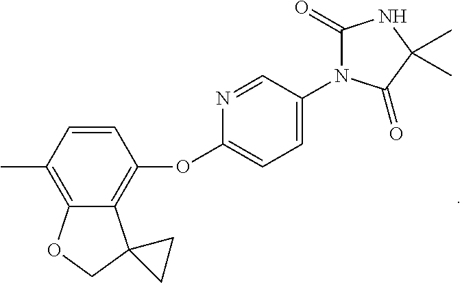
C1(C)=C2C(=C(OC3=CC=C(N4C(=O)NC(C)(C)C4=O)C=N3)C=C1)C1(CO2)CC1
